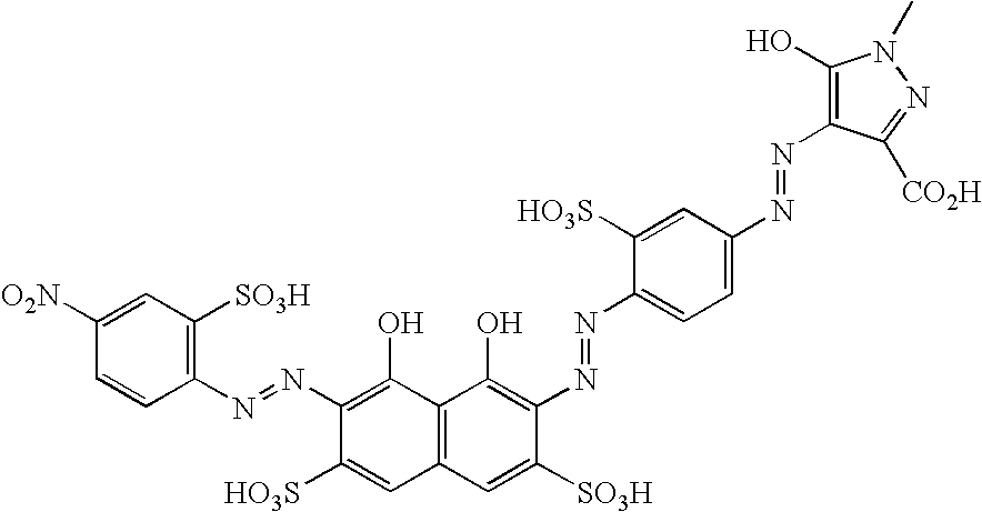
C12=C(C=C([SO3H])C(N=NC3=CC=C(N=NC4=C(O)N(C)N=C4[CO2H])C=C3[HO3S])=C1O)C=C([HO3S])C(N=NC1=C([SO3H])C=C([O2N])C=C1)=C2O
